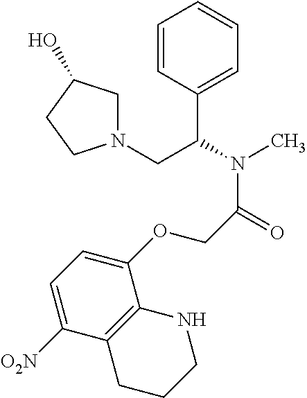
C1=CC(C(N(C)C(=O)COC2=CC=C([O2N])C3=C2NCCC3)CN2CC(O)CC2)=CC=C1
